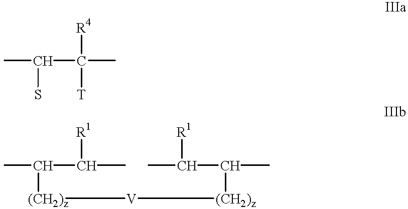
CC(C(C)([T])[R4])S.CC(C(C)[R1])[(CH2)z][V][(CH2)z]C(C(C)[R1])C
